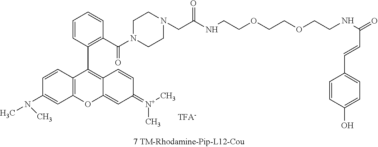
C12=C(C=CC(N(C)C)=C1)C(C1=C(C(N3CCN(CC(=O)NCCOCCOCCNC(C=CC4=CC=C(O)C=C4)=O)CC3)=O)C=CC=C1)=C1C(=CC(=[N+](C)C)C=C1)O2
